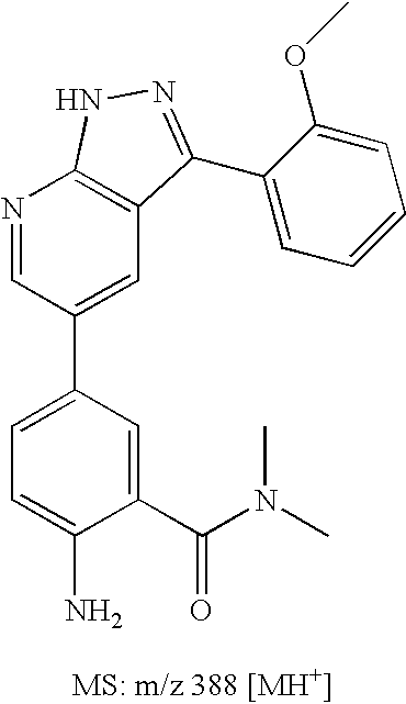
N1=CC(C2=CC=C(N)C(C(N(C)C)=O)=C2)=CC2=C1NN=C2C1=CC=CC=C1OC
